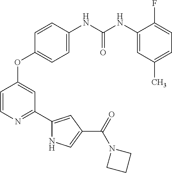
C1=CN=C(C2=CC(C(=O)N3CCC3)=CN2)C=C1OC1=CC=C(NC(NC2=CC(C)=CC=C2F)=O)C=C1
